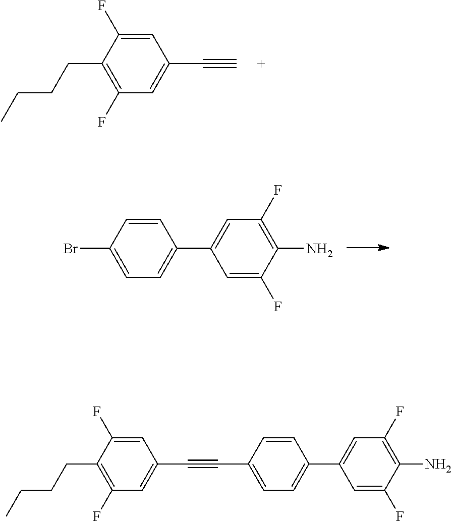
C1(CCCC)=C(F)C=C(C#C)C=C1F.C1(C2=CC(F)=C(N)C(F)=C2)=CC=C(Br)C=C1.C1(CCCC)=C(F)C=C(C#CC2=CC=C(C3=CC(F)=C(N)C(F)=C3)C=C2)C=C1F
